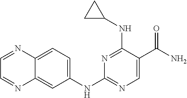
N1=C(NC2CC2)C(C(N)=O)=CN=C1NC1=CC=C2C(=C1)N=CC=N2
